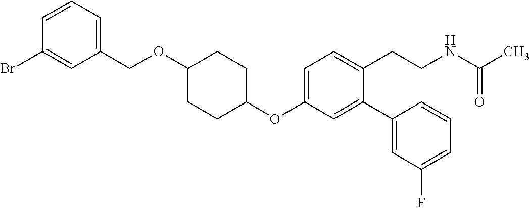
C1(OC2=CC=C(CCNC(C)=O)C(C3=CC(F)=CC=C3)=C2)CCC(OCC2=CC=CC(Br)=C2)CC1
